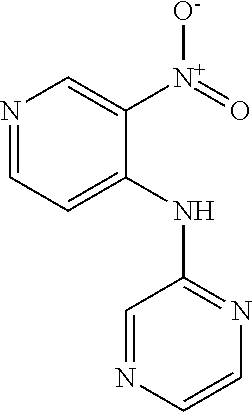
N1=CC=C(NC2=NC=CN=C2)C([N+](=O)[O-])=C1
